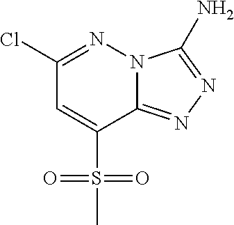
N12C(=NN=C1N)C(S(=O)(=O)C)=CC(Cl)=N2
